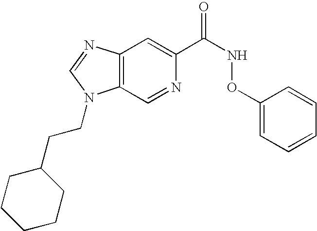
C12=C(N=CN1CCC1CCCCC1)C=C(C(NOC1=CC=CC=C1)=O)N=C2
